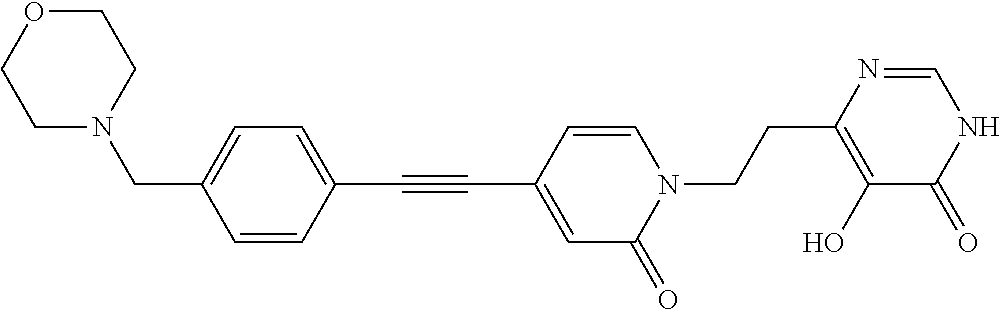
C1(C#CC2=CC(=O)N(CCC3=C(O)C(=O)NC=N3)C=C2)=CC=C(CN2CCOCC2)C=C1
